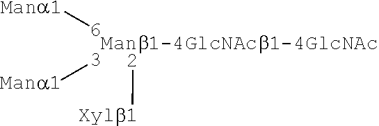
[Manb1-4GlcNAcb1-4GlcNAc].[2][Xylb1].[3][Mana1].[6][Mana1]
